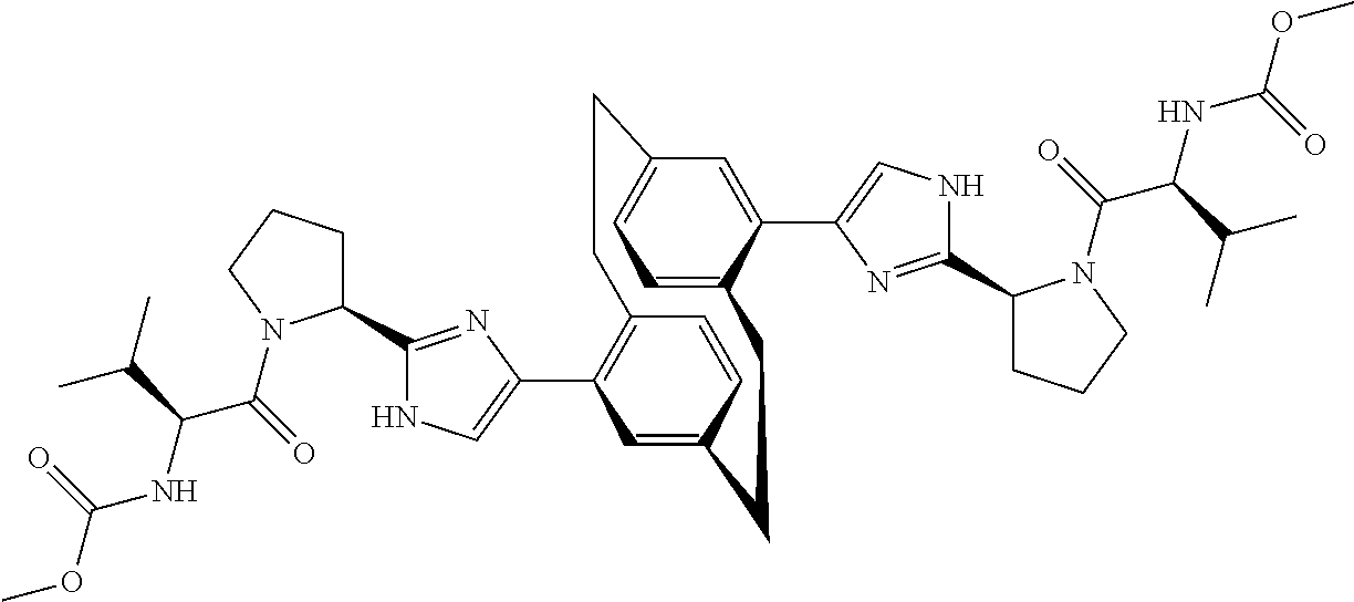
C1(C2=CNC(C3CCCN3C(C(NC(OC)=O)C(C)C)=O)=N2)=C2C=CC(=C1)CCC1=CC=C(C=C1C1=CNC(C3CCCN3C(C(NC(OC)=O)C(C)C)=O)=N1)CC2
